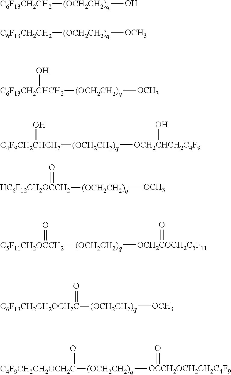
[(OCH2CH2)q](O)[C6F13CH2CH2].[(OCH2CH2)q]([OCH3])[C6F13CH2CH2].[(OCH2CH2)q]([OCH3])[C6F13CH2CHCH2]O.[(OCH2CH2)q]([OCH2CHCH2C4F9]O)[C4F9CH2CHCH2]O.[(OCH2CH2)q]([OCH3])[HC6F12CH2OCCH2]=O.[(OCH2CH2)q]([OCH2COCH2C5F11]=O)[C5F11CH2OCCH2]=O.[(OCH2CH2)q]([OCH3])[C6F13CH2CH2OCH2C]=O.[(OCH2CH2)q]([OCCH2OCH2CH2C4F9]=O)[C4F9CH2CH2OCH2C]=O
